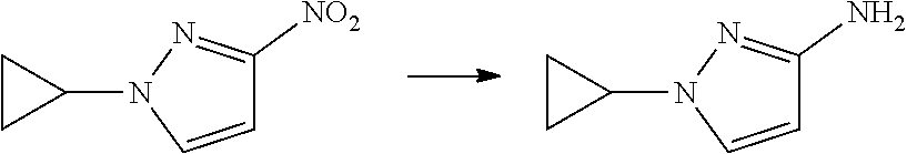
C1=CN(C2CC2)N=C1N.C1=CN(C2CC2)N=C1[NO2]
